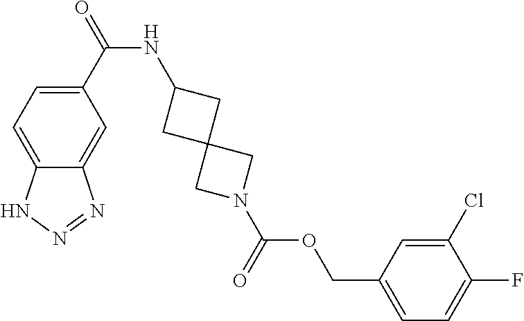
C1(C(NC2CC3(C2)CN(C(OCC2=CC=C(F)C(Cl)=C2)=O)C3)=O)=CC=C2C(=C1)N=NN2
